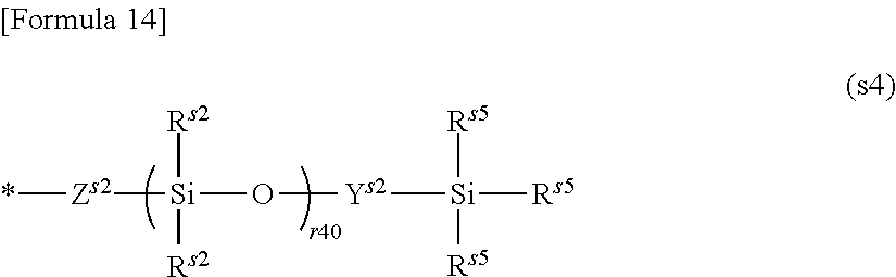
*[Zs2][Si](O[Ys2][Si]([Rs5])([Rs5])[Rs5])([Rs2])[Rs2]
